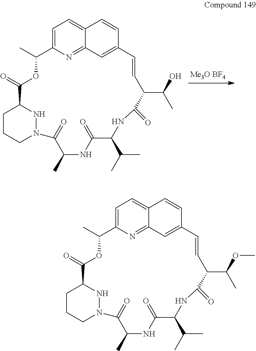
C1=C2N=C3C(=C1)C=CC(=C3)C=CC(C(C)O)C(=O)NC(C(C)C)C(=O)NC(C)C(=O)N1CCCC(C(=O)OC2C)N1.C1=C2N=C3C(=C1)C=CC(=C3)C=CC(C(C)OC)C(=O)NC(C(C)C)C(=O)NC(C)C(=O)N1CCCC(C(=O)OC2C)N1
